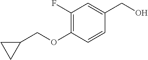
C1(F)=C(OCC2CC2)C=CC(CO)=C1
